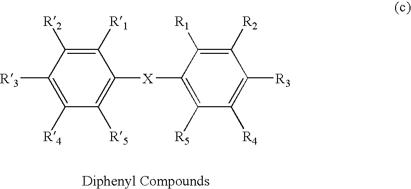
C1([R1])=C([R2])C([R3])=C([R4])C([R5])=C1[X]C1=C([R5])C([R4])=C([R3])C([R2])=C1[R1]
